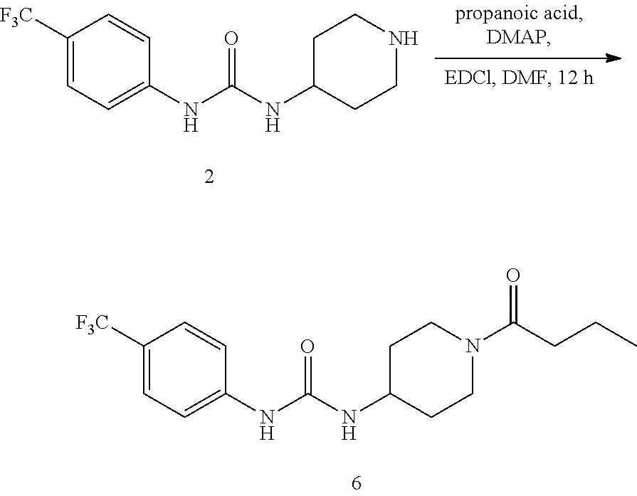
C1([F3C])=CC=C(NC(NC2CCNCC2)=O)C=C1.C1([F3C])=CC=C(NC(NC2CCN(C(CCC)=O)CC2)=O)C=C1
